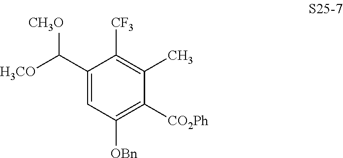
C1(C([H3CO])[CH3O])=CC([OBn])=C([CO2Ph])C(C)=C1[CF3]
